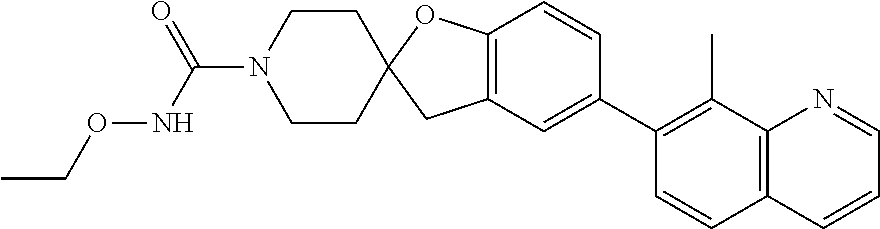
C12=C(C=C(C3=C(C)C4=C(C=C3)C=CC=N4)C=C1)CC1(O2)CCN(C(NOCC)=O)CC1
